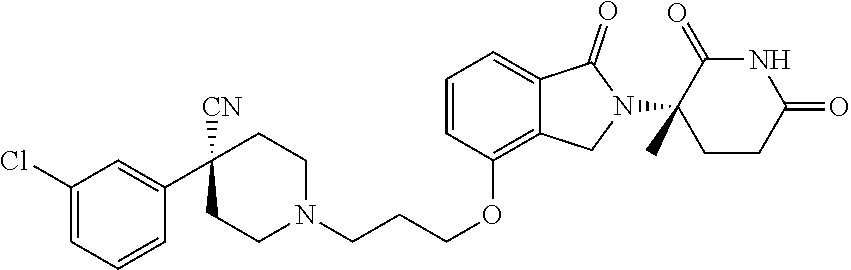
C1=C(Cl)C=C(C2([CN])CCN(CCCOC3=C4C(=CC=C3)C(=O)N(C3(C)CCC(=O)NC3=O)C4)CC2)C=C1
